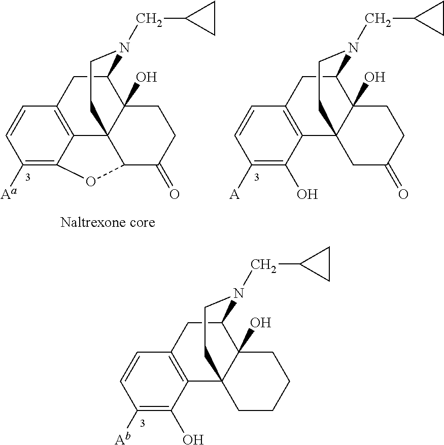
C1([Ab])=C(O)C2=C(C=C1)CC1C3(O)C2(CCCC3)CCN1CC1CC1.C1([Aa])=C2C3=C(C=C1)CC1C4(O)C3(C(C(=O)CC4)O2)CCN1CC1CC1.C1([A])=C(O)C2=C(C=C1)CC1C3(O)C2(CC(=O)CC3)CCN1CC1CC1
